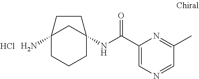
C12(N)CCCC(NC(C3=CN=CC(C)=N3)=O)(C1)CC2.Cl
